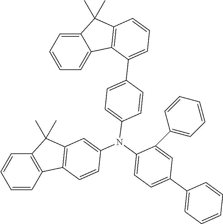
C12=CC=CC=C1C1=C(C2(C)C)C=CC=C1C1=CC=C(N(C2=CC=C(C3=CC=CC=C3)C=C2C2=CC=CC=C2)C2=CC3=C(C4=C(C=CC=C4)C3(C)C)C=C2)C=C1
